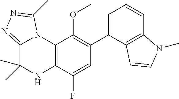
C1(C2=CC=CC3=C2C=CN3C)=C(OC)C2=C(C(F)=C1)NC(C)(C)C1=NN=C(C)N21
